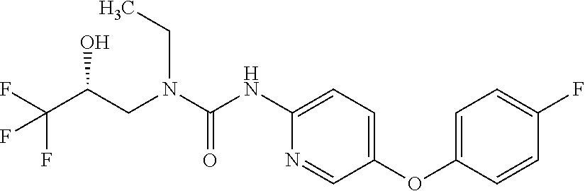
C1(NC(N(CC(C(F)(F)F)O)CC)=O)=CC=C(OC2=CC=C(F)C=C2)C=N1
